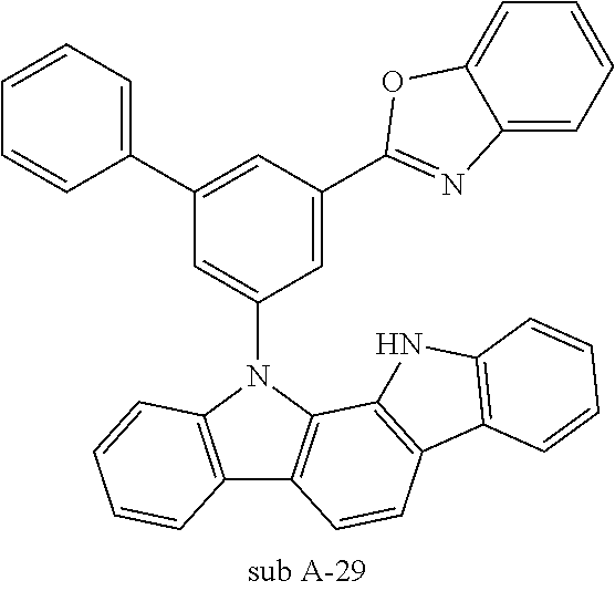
C12=C(N(C3=CC(C4=CC=CC=C4)=CC(C4=NC5=CC=CC=C5O4)=C3)C3=C1C=CC1=C3NC3=C1C=CC=C3)C=CC=C2
